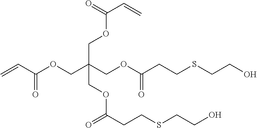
O(CC(COC(CCSCCO)=O)(COC(C=C)=O)COC(=O)CCSCCO)C(C=C)=O
